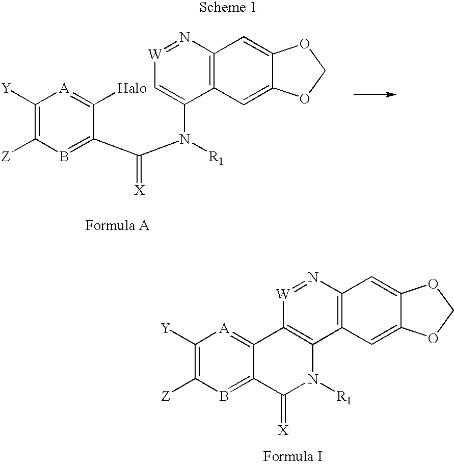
C1([Y])=C([Z])B=C(C(N([R1])C2=C[W]=NC3=C2C=C2C(=C3)OCO2)=[X])C([Halo])=[A]1.C1([Y])=C([Z])B=C2C(=[A]1)C1=C(N([R1])C2=[X])C2=C(N=[W]1)C=C1C(=C2)OCO1
